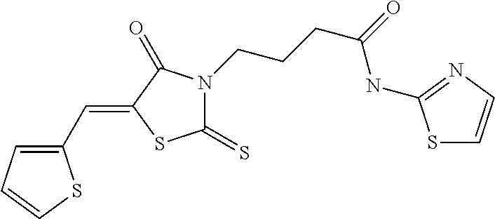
C1(C=C2SC(=S)N(CCCC(=O)NC3=NC=CS3)C2=O)=CC=CS1
